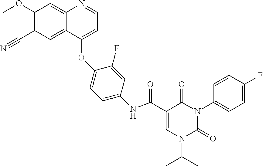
C1(OC)=C(C#N)C=C2C(=C1)N=CC=C2OC1=CC=C(NC(=O)C2=CN(C(C)C)C(=O)N(C3=CC=C(F)C=C3)C2=O)C=C1F
